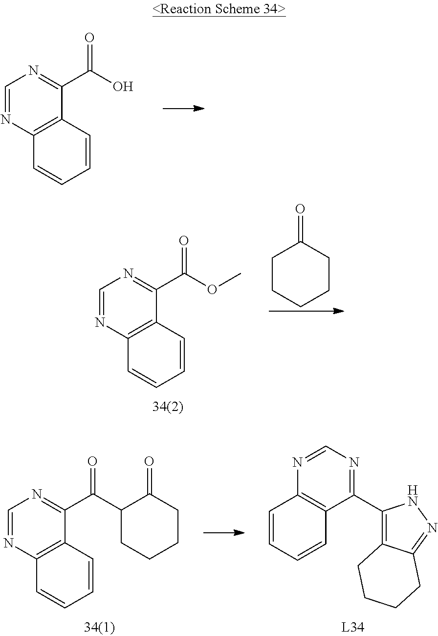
C1=NC2=C(C(C(O)=O)=N1)C=CC=C2.C1CCCCC1=O.C1=NC2=C(C(C(OC)=O)=N1)C=CC=C2.C1=NC2=C(C(C(C3CCCCC3=O)=O)=N1)C=CC=C2.C1(C2=C3C(=NN2)CCCC3)=NC=NC2=C1C=CC=C2
